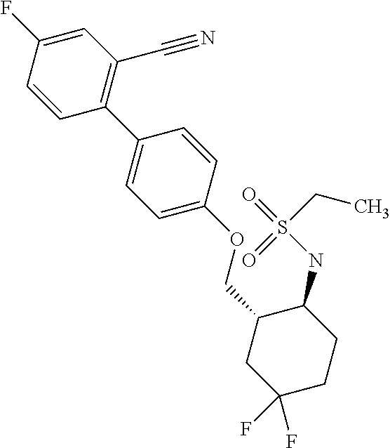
C1(C2=CC=C(OCC3CC(F)(F)CCC3NS(CC)(=O)=O)C=C2)=C(C#N)C=C(F)C=C1
